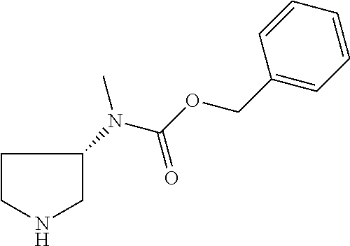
C1CNCC1N(C)C(OCC1=CC=CC=C1)=O
